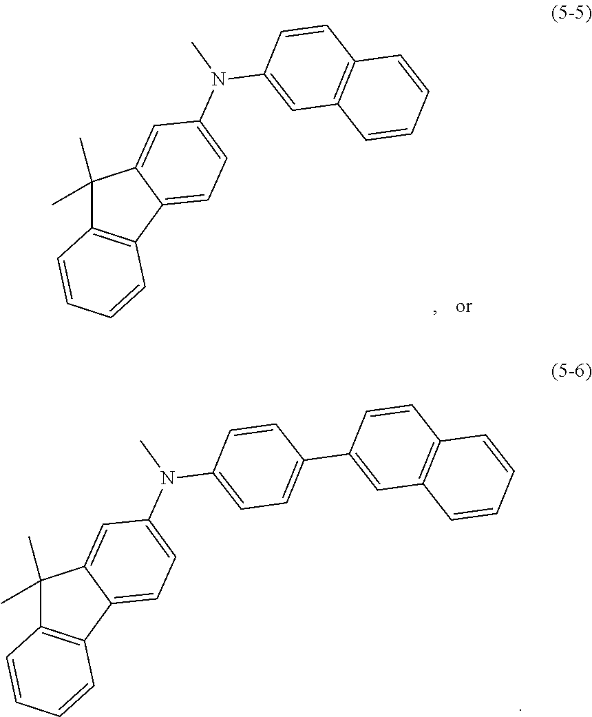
C1(C)(C)C2=C(C3=CC=C(N(C)C4=CC5=C(C=C4)C=CC=C5)C=C13)C=CC=C2.C1(C)(C)C2=C(C3=CC=C(N(C)C4=CC=C(C5=CC6=C(C=C5)C=CC=C6)C=C4)C=C13)C=CC=C2
